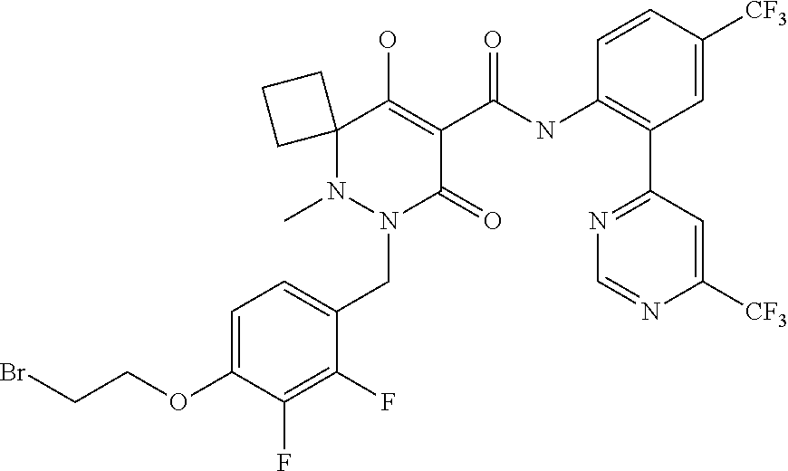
C12(N(C)N(CC3=CC=C(OCCBr)C(F)=C3F)C(=O)C(C(NC3=C(C4=NC=NC([CF3])=C4)C=C([CF3])C=C3)=O)=C1O)CCC2
